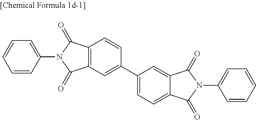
C12=C(C=C(C3=CC=C4C(=C3)C(=O)N(C3=CC=CC=C3)C4=O)C=C1)C(=O)N(C1=CC=CC=C1)C2=O
